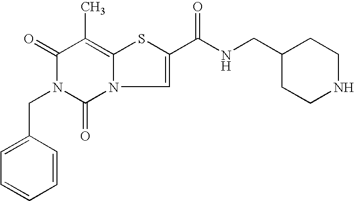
C1(=O)N(CC2=CC=CC=C2)C(=O)N2C(=C1C)SC(C(NCC1CCNCC1)=O)=C2
